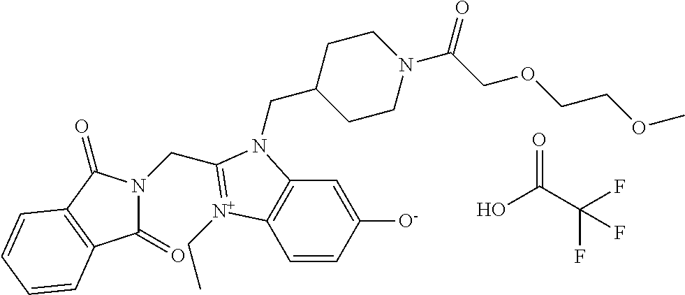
OC(C(F)(F)F)=O.C(C1=[N+](CC)C2=C(C=C([O-])C=C2)N1CC1CCN(C(COCCOC)=O)CC1)N1C(=O)C2=C(C1=O)C=CC=C2
